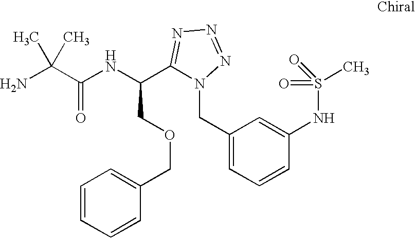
NC(C(NC(C1=NN=NN1CC1=CC=CC(NS(C)(=O)=O)=C1)COCC1=CC=CC=C1)=O)(C)C
